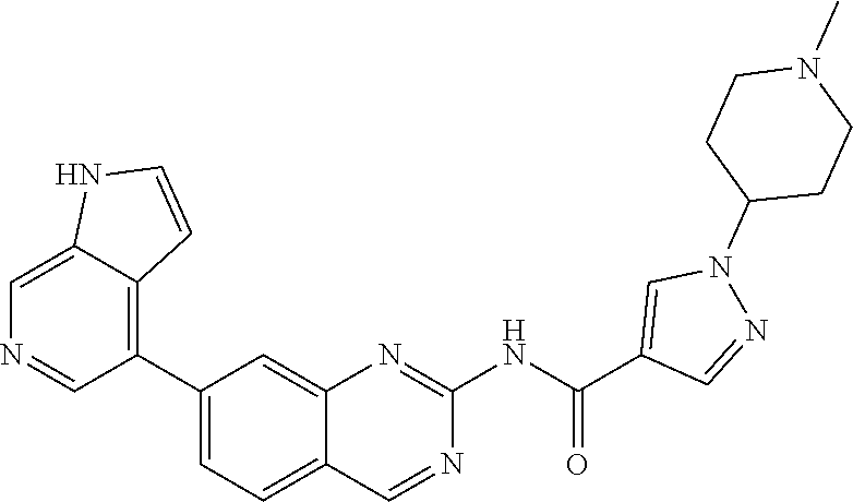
C1(C2=C3C(=CN=C2)NC=C3)=CC=C2C(=C1)N=C(NC(=O)C1=CN(C3CCN(C)CC3)N=C1)N=C2
